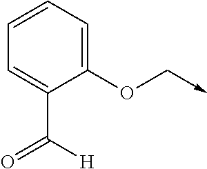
C1(OC->C)=CC=CC=C1C([H])=O
